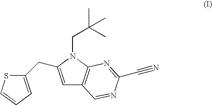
C1(CC2=CC3=C(N2CC(C)(C)C)N=C(C#N)N=C3)=CC=CS1
